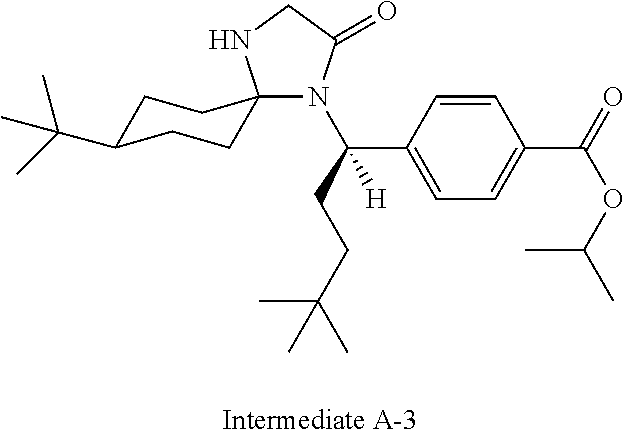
C1C(C(C)(C)C)CCC2(C1)N(C(CCC(C)(C)C)(C1=CC=C(C(=O)OC(C)C)C=C1)[H])C(=O)CN2
